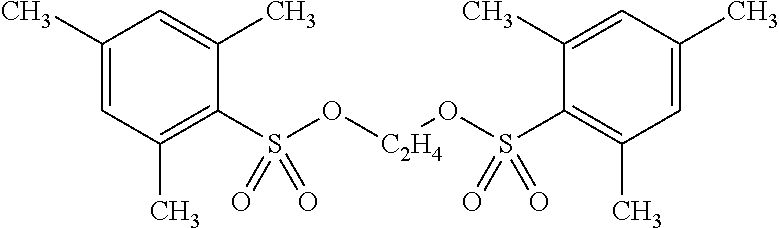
C1(C)=CC(C)=C(S(O[C2H4]OS(C2=C(C)C=C(C)C=C2C)(=O)=O)(=O)=O)C(C)=C1
